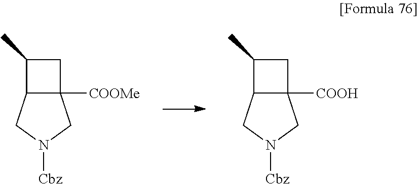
C12([COOH])C(CN([Cbz])C1)C(C)C2.C12([COOMe])C(CN([Cbz])C1)C(C)C2
